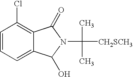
C1=CC=C2C(=C1Cl)C(=O)N(C(C)(C)[CH2SCH3])C2O
